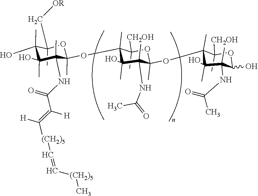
C1(C)(OC2(C)C(O)(C)C(NC(=O)C)(C)C(C)(OC3(C)C(O)(C)C(NC(C)=O)(C)C(O)OC3([CH2OH])C)OC2([CH2OH])C)C(NC(C(=C([H])[(CH2)5]C=C[(CH2)5]C)[H])=O)(C)C(O)(C)C(C)(O)C(C[OR])(C)O1
